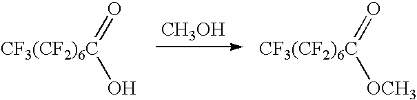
O=[CF3(CF2)6C]O.[CH3OH].O=[CF3(CF2)6C][OCH3]
